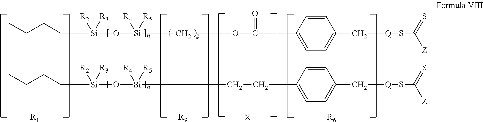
CCCC[Si]([R2])([R3])O[Si]([R4])([R5])CCC1=CC=C(C[Q]SC(=S)[Z])C=C1.CCCC[Si]([R2])([R3])O[Si]([R4])([R5])COC(C1=CC=C(C[Q]SC(=S)[Z])C=C1)=O.[X].[R9].[R1].[R6]
